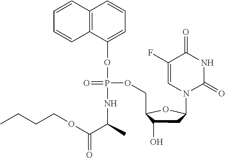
C12=C(C(OP(NC(C(OCCCC)=O)C)(OCC3C(O)CC(N4C(=O)NC(=O)C(F)=C4)O3)=O)=CC=C1)C=CC=C2
